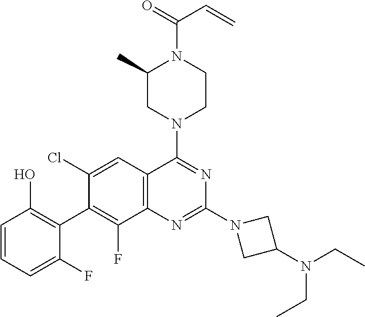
C1=CC=C(F)C(C2=C(F)C3=C(C=C2Cl)C(N2CCN(C(=O)C=C)C(C)C2)=NC(N2CC(N(CC)CC)C2)=N3)=C1O
